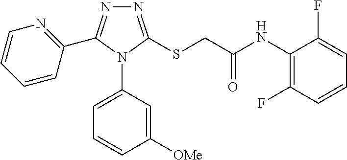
N1=C(SCC(NC2=C(F)C=CC=C2F)=O)N(C2=CC=CC([OMe])=C2)C(C2=NC=CC=C2)=N1
